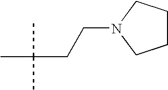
C1CCN(CCC(C)(C)C)C1
